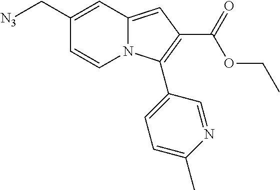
C1(C[N3])=CC2=CC(C(=O)OCC)=C(C3=CC=C(C)N=C3)N2C=C1
